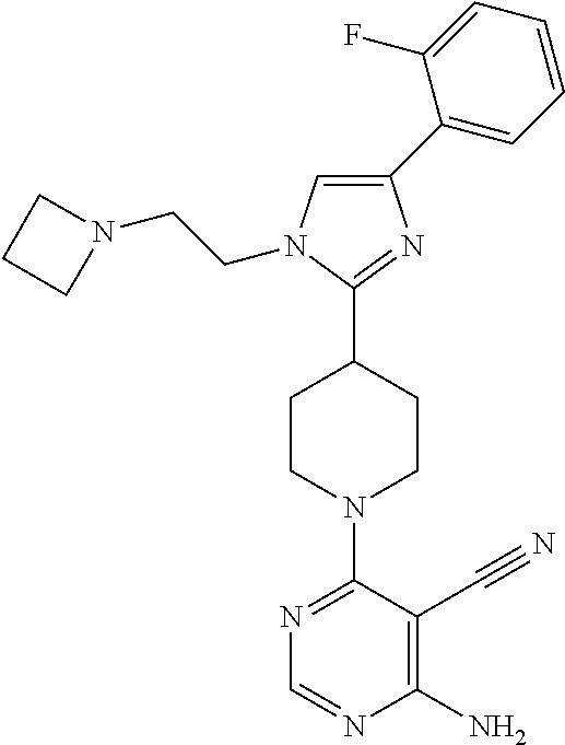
N1=C(N2CCC(C3=NC(C4=CC=CC=C4F)=CN3CCN3CCC3)CC2)C(C#N)=C(N)N=C1
